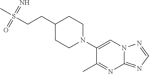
N12C(=NC=N1)N=C(C)C(N1CCC(CCS(C)(=N)=O)CC1)=C2
